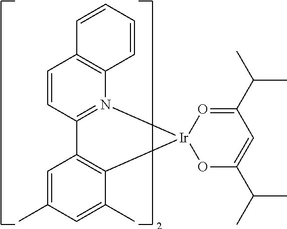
C1=CC2=N(C3=C1C=CC=C3)[Ir]1(C3=C2C=C(C)C=C3C)OC(C(C)C)=CC(C(C)C)=O1
